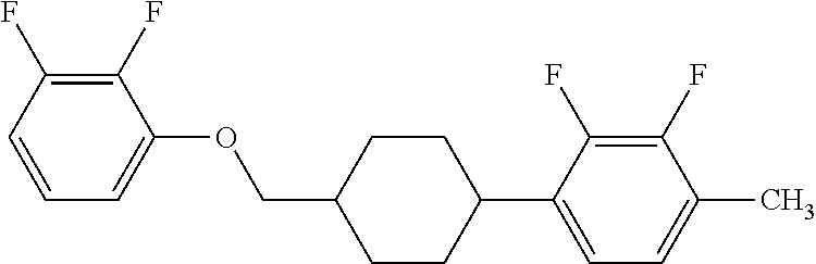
C1(F)=C(F)C=CC=C1OCC1CCC(C2=CC=C(C)C(F)=C2F)CC1
